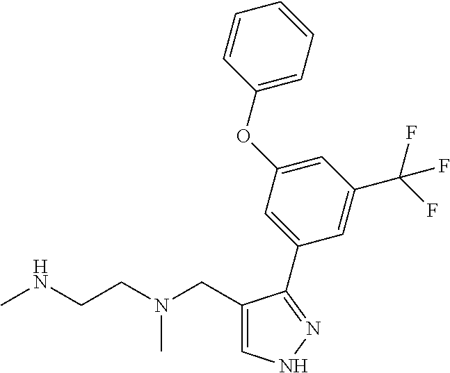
C1(CN(CCNC)C)=CNN=C1C1=CC(OC2=CC=CC=C2)=CC(C(F)(F)F)=C1
